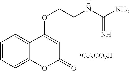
C1=CC=C2C(=C1)C(OCCNC(N)=N)=CC(=O)O2.[CF3CO2H]
